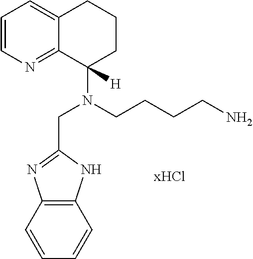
N(C1([H])CCCC2=CC=CN=C12)(CCCCN)CC1=NC2=C(N1)C=CC=C2
